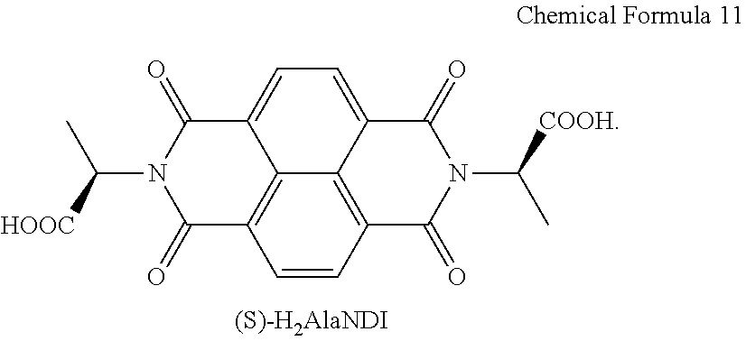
C1(=O)C2=C3C(=CC=C4C3=C(C=C2)C(=O)N(C([COOH])C)C4=O)C(=O)N1C(C)[HOOC]
